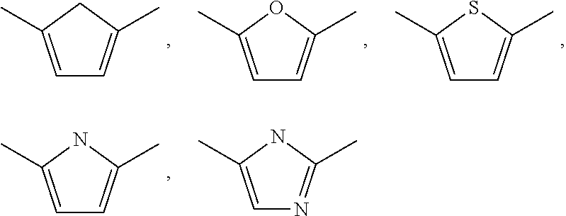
C1=C(C)OC(C)=C1.C1=C(C)SC(C)=C1.C1=C(C)CC(C)=C1.C1=C(C)NC(C)=C1.C1=C(C)NC(C)=N1
